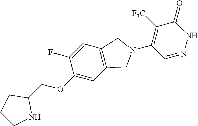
C1(OCC2CCCN2)=CC2=C(C=C1F)CN(C1=C([F3C])C(=O)NN=C1)C2
